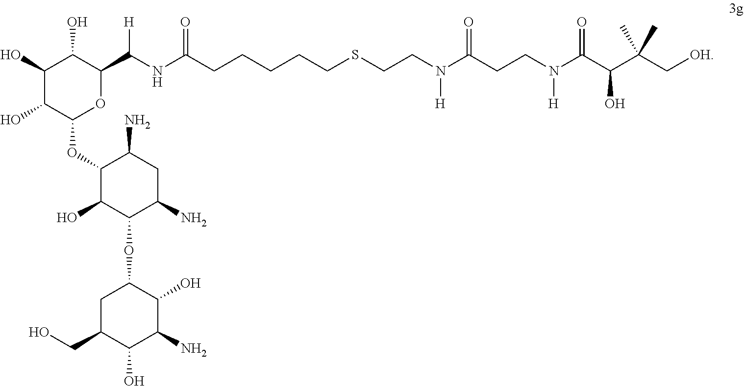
C1(O)C(O)C(OC2C(O)C(OC3CC(CO)C(O)C(N)C3O)C(N)CC2N)OC(C(NC(=O)CCCCCSCCN(C(CCN(C(C(C(C[OH])(C)C)O)=O)[H])=O)[H])[H])C1O
